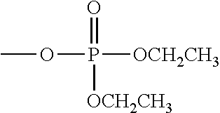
O=P(OC)([OCH2CH3])[OCH2CH3]
